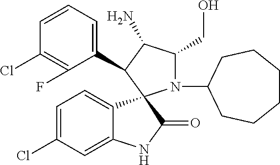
C1(Cl)=C(F)C(C2C(N)C(CO)N(C3CCCCCC3)C23C2=CC=C(Cl)C=C2NC3=O)=CC=C1
